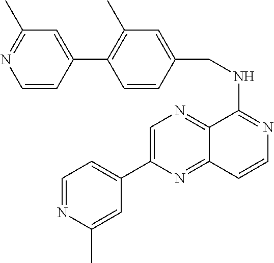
C1=C(C2=CC=NC(C)=C2)N=C2C(=N1)C(NCC1=CC(C)=C(C3=CC(C)=NC=C3)C=C1)=NC=C2
